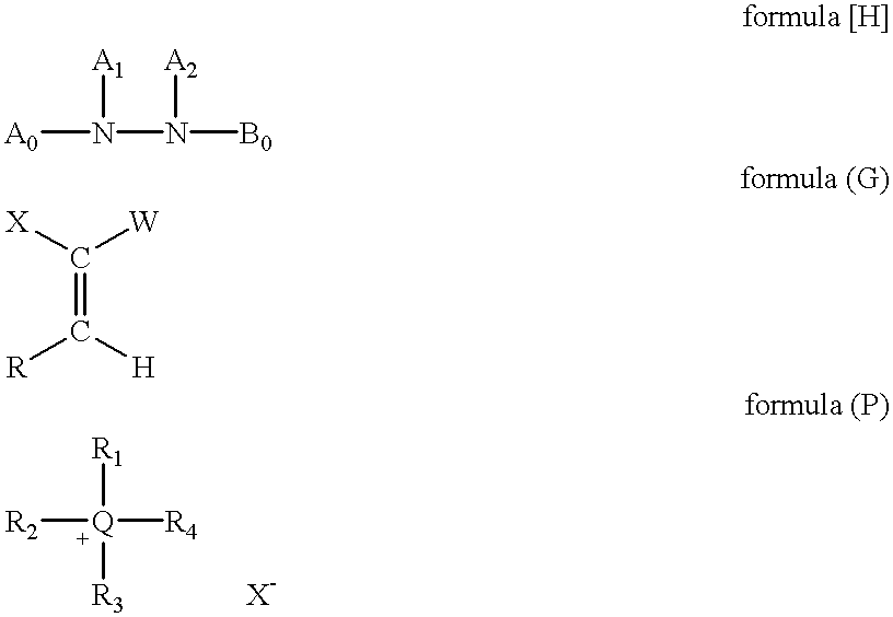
[A0]N([A1])N([A2])[B0].C(=C([R])[H])([X])[W].[R1][Q]([R3])([R4])[R2].[X-]
